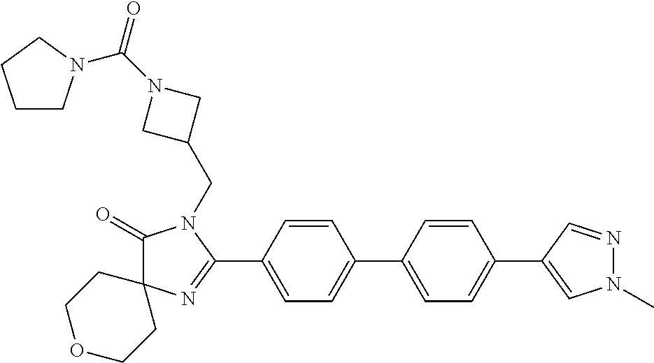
C1(=O)C2(N=C(C3=CC=C(C4=CC=C(C5=CN(C)N=C5)C=C4)C=C3)N1CC1CN(C(=O)N3CCCC3)C1)CCOCC2
